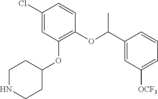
ClC1=CC(OC2CCNCC2)=C(OC(C2=CC([OCF3])=CC=C2)C)C=C1
